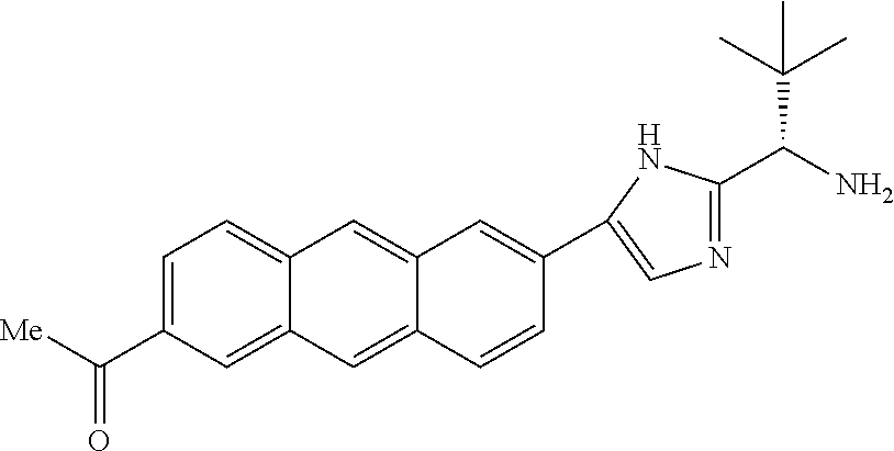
C1=C(C([Me])=O)C=C2C(=C1)C=C1C(=C2)C=CC(C2=CN=C(C(N)C(C)(C)C)N2)=C1
